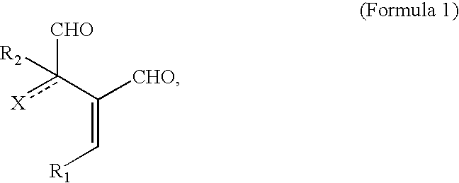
[X]c(C([CHO])=C[R1])([CHO])[R2]
